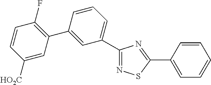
C1(C2=C(F)C=CC([HO2C])=C2)=CC(C2=NSC(C3=CC=CC=C3)=N2)=CC=C1
